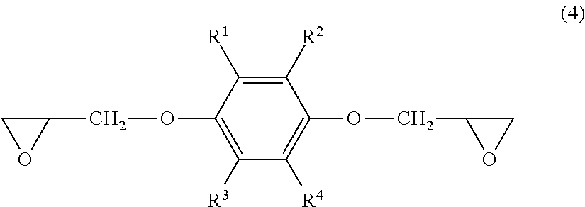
C1([R2])=C([R1])C(OCC2CO2)=C([R3])C([R4])=C1OCC1CO1
